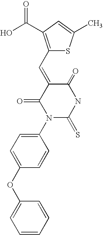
C1(C=C2C(=O)N(C3=CC=C(OC4=CC=CC=C4)C=C3)C(=S)NC2=O)=C(C(O)=O)C=C(C)S1
